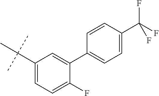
C1(C(C)(C)C)=CC=C(F)C(C2=CC=C(C(F)(F)F)C=C2)=C1
